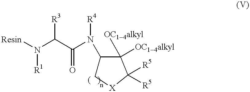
[Resin]N([R1])C(C(N([R4])C1C[X]C([R5])([R5])C1([OC14alkyl])[OC14alkyl])=O)[R3]
